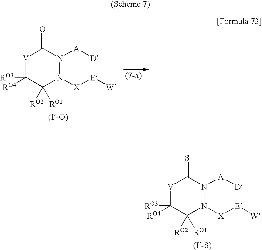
[V]1C([RO4])([RO3])C([RO1])([RO2])N([X][E][W])N([A][D])C1=S.[V]1C([RO4])([RO3])C([RO1])([RO2])N([X][E][W])N([A][D])C1=O
